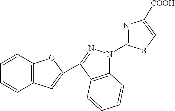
C12=C(C(C3=CC4=C(O3)C=CC=C4)=NN1C1=NC([COOH])=CS1)C=CC=C2
